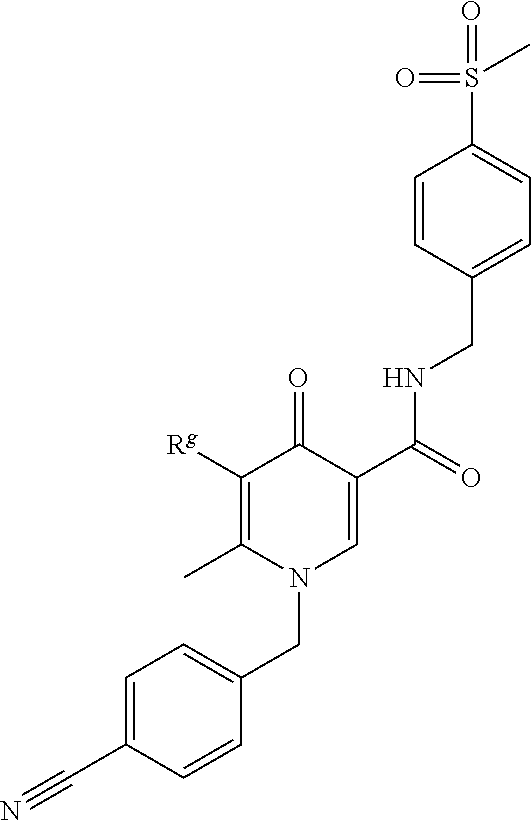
C1=CC(CNC(C2=CN(CC3=CC=C(C#N)C=C3)C(C)=C([Rg])C2=O)=O)=CC=C1S(=O)(=O)C
